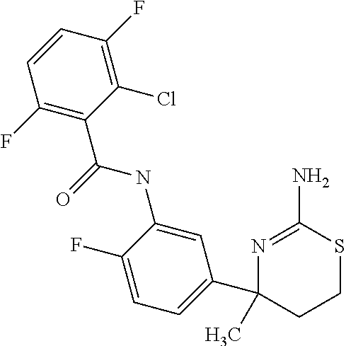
C1(C(=O)NC2=CC(C3(C)N=C(N)SCC3)=CC=C2F)=C(F)C=CC(F)=C1Cl
